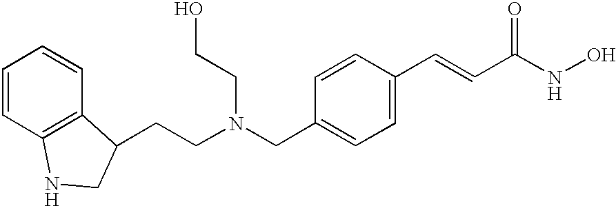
C(C1=CC=C(C=CC(NO)=O)C=C1)N(CCC1C2=C(C=CC=C2)NC1)CCO
